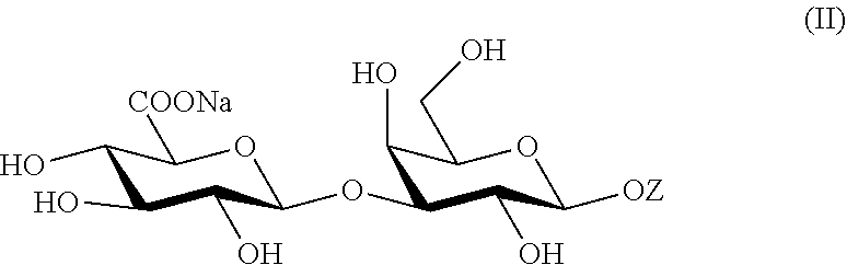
C1(O)C(O)C(O)C(OC2C(O)C(CO)OC([OZ])C2O)OC1[COONa]
